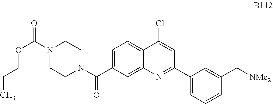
C1=C(C(N2CCN(C(=O)OCCC)CC2)=O)C=C2C(=C1)C(Cl)=CC(C1=CC=CC(C[NMe2])=C1)=N2
